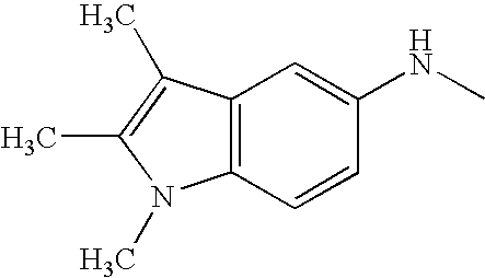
C12=C(C=CC(NC)=C1)N(C)C(C)=C2C
